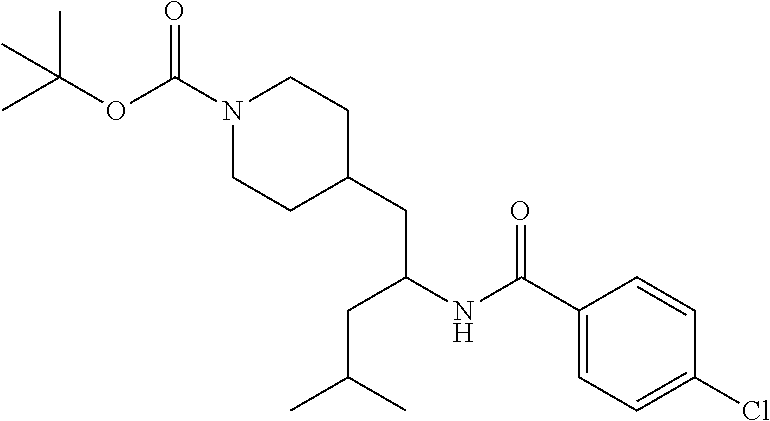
C(C1=CC=C(Cl)C=C1)(NC(CC(C)C)CC1CCN(C(OC(C)(C)C)=O)CC1)=O
